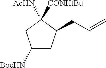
C1([BocHN])CC(CC=C)C([AcHN])([CONHtBu])C1
